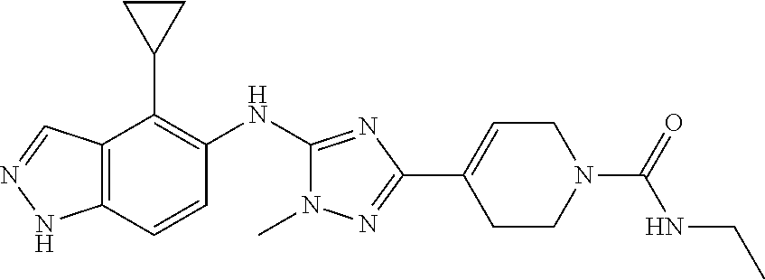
C12=C(C=CC(NC3=NC(C4=CCN(C(=O)NCC)CC4)=NN3C)=C1C1CC1)NN=C2
